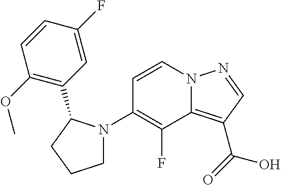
C1=CN2C(=C(C(=O)O)C=N2)C(F)=C1N1CCCC1C1=C(OC)C=CC(F)=C1
